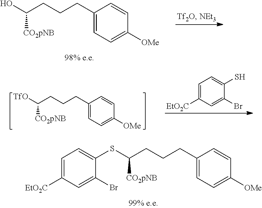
C1=C([EtO2C])C=C(Br)C(SC(CCCC2=CC=C([OMe])C=C2)[CO2pNB])=C1.OC(CCCC1=CC=C([OMe])C=C1)[CO2pNB].[TfO]C(CCCC1=CC=C([OMe])C=C1)[CO2pNB].C1=C([EtO2C])C=C(Br)C(S)=C1
